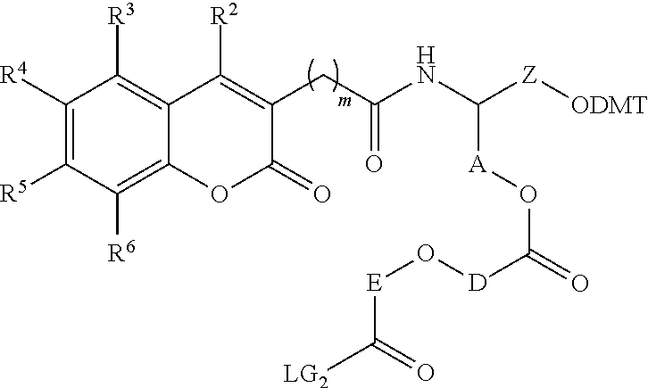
[R5]C1=C([R4])C([R3])=C2C(=C1[R6])OC(=O)C(CC(=O)NC([A]OC([D]O[E]C(=O)[LG2])=O)[Z][ODMT])=C2[R2]
